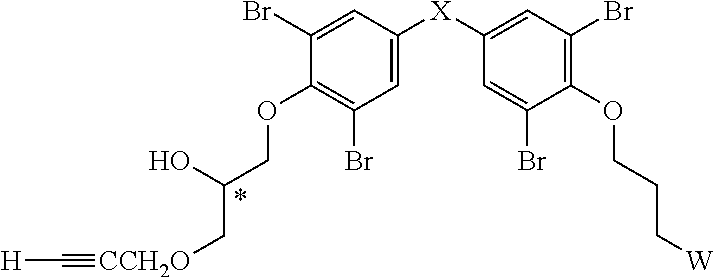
C1(Br)=CC([X]C2=CC(Br)=C(OCCC[W])C(Br)=C2)=CC(Br)=C1OCC(O)C[CCH2O]#C[H]
